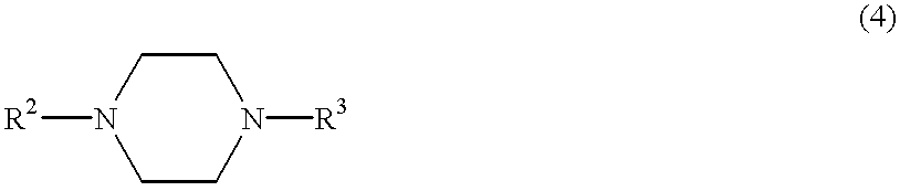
[R2]N1CCN([R3])CC1
